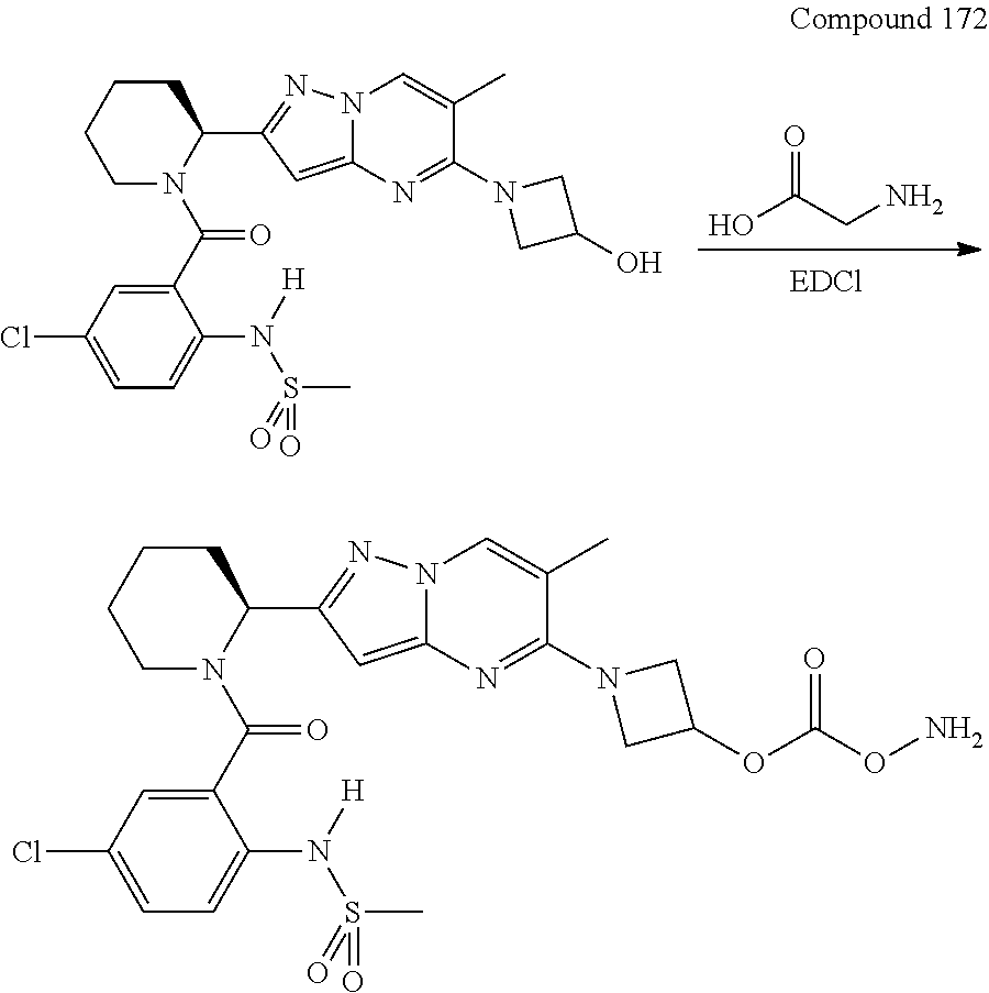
OC(CN)=O.C1(C(N2C(C3=NN4C(=C3)N=C(N3CC(O)C3)C(C)=C4)CCCC2)=O)=CC(Cl)=CC=C1N(S(C)(=O)=O)[H].C1(C(N2C(C3=NN4C(=C3)N=C(N3CC(OC(=O)ON)C3)C(C)=C4)CCCC2)=O)=CC(Cl)=CC=C1N(S(C)(=O)=O)[H]
